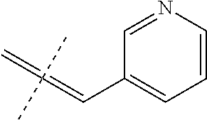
C1=NC=CC=C1C=C(C)(C)=C
